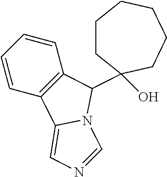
C1CC(O)(C2C3=C(C=CC=C3)C3=CN=CN32)CCCC1
